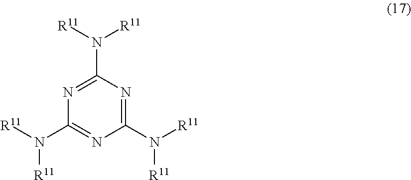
C1(N([R11])[R11])=NC(N([R11])[R11])=NC(N([R11])[R11])=N1
